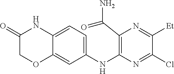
C1(NC2=C(C(N)=O)N=C([Et])C(Cl)=N2)=CC=C2C(=C1)OCC(=O)N2
